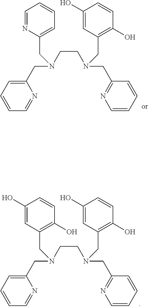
C1(O)=CC(CN(CC2=NC=CC=C2)CCN(CC2=CC=CC=N2)CC2=CC=CC=N2)=C(O)C=C1.C1(O)=CC(CN(CC2=NC=CC=C2)CCN(CC2=CC=CC=N2)CC2=C(O)C=CC(O)=C2)=C(O)C=C1
